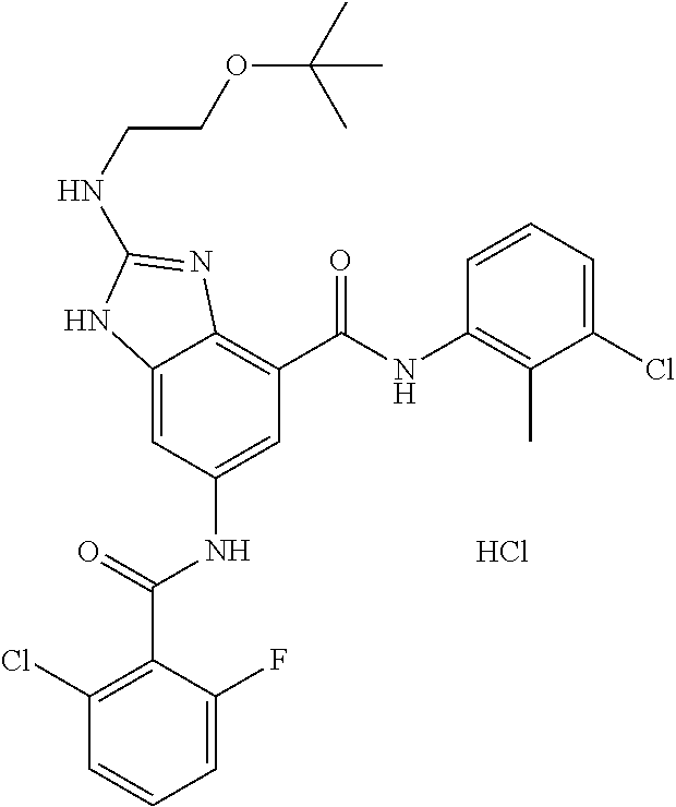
C12=CC(NC(C3=C(Cl)C=CC=C3F)=O)=CC(C(NC3=C(C)C(Cl)=CC=C3)=O)=C1N=C(NCCOC(C)(C)C)N2.Cl
